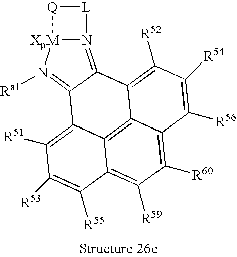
N12=C3C(=N([Ra1])[XpM]1[Q][L]2)C1=C([R51])C([R53])=C([R55])C2=C([R59])C([R60])=C4C(=C12)C3=C([R52])C([R54])=C4[R56]
